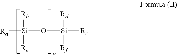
[Rb][Si]([Rc])(O[Si]([Rf])([Re])[Rd])[Ra]
